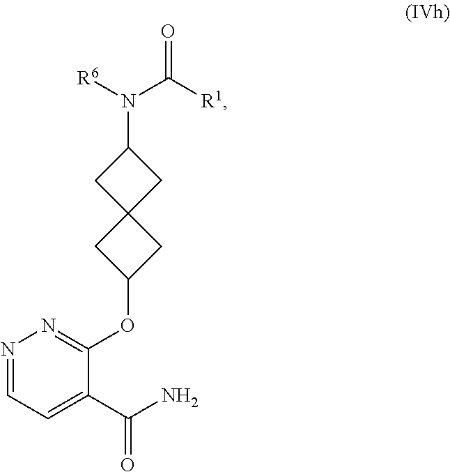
N1=CC=C(C(N)=O)C(OC2CC3(C2)CC(N([R6])C([R1])=O)C3)=N1
